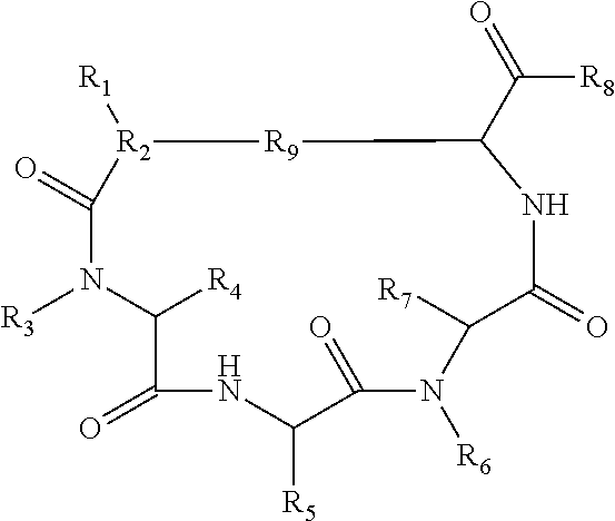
[R2]1([R1])C(=O)N([R3])C([R4])C(=O)NC([R5])C(=O)N([R6])C([R7])C(=O)NC(C([R8])=O)[R9]1
